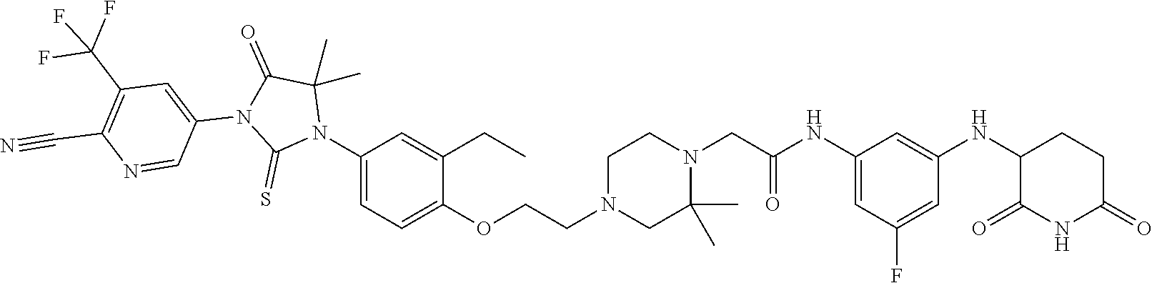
C1=C(NC(CN2CCN(CCOC3=CC=C(N4C(C)(C)C(=O)N(C5=CC(C(F)(F)F)=C(C#N)N=C5)C4=S)C=C3CC)CC2(C)C)=O)C=C(NC2C(=O)NC(=O)CC2)C=C1F
